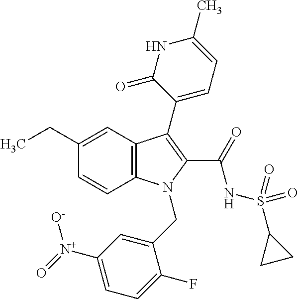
C12=C(C=C(CC)C=C1)C(C1=CC=C(C)NC1=O)=C(C(=O)NS(C1CC1)(=O)=O)N2CC1=CC([N+](=O)[O-])=CC=C1F
